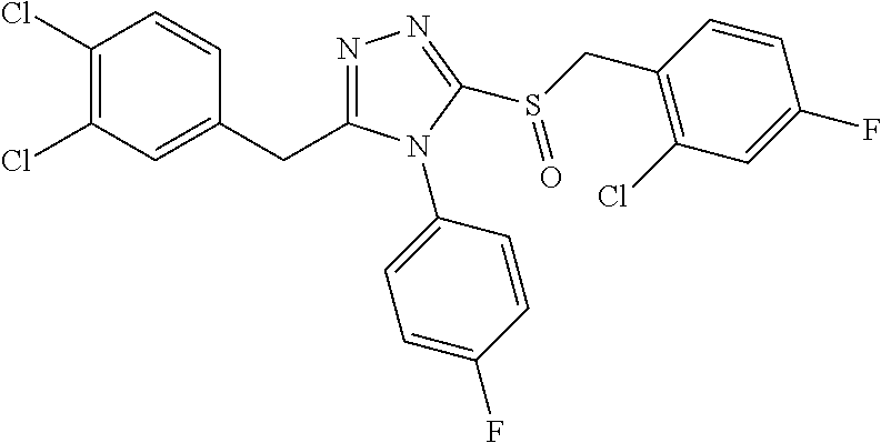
C1(Cl)=C(Cl)C=C(CC2=NN=C(S(CC3=C(Cl)C=C(F)C=C3)=O)N2C2=CC=C(F)C=C2)C=C1
